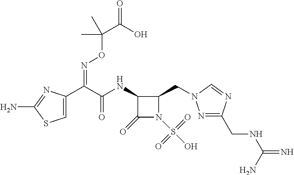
C1=C(C(C(NC2C(=O)N(S(O)(=O)=O)C2CN2N=C(CNC(=N)N)N=C2)=O)=NOC(C(=O)O)(C)C)N=C(N)S1
